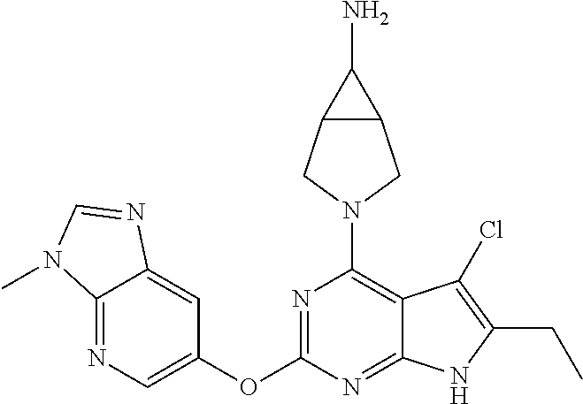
C12=NC=C(OC3=NC(N4CC5C(C4)C5N)=C4C(=N3)NC(CC)=C4Cl)C=C1N=CN2C
